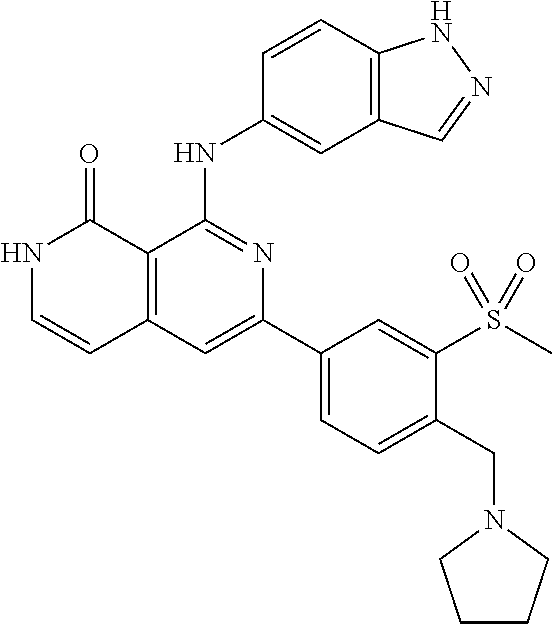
C1=CC(NC2=NC(C3=CC=C(CN4CCCC4)C(S(C)(=O)=O)=C3)=CC3=C2C(=O)NC=C3)=CC2=C1NN=C2
